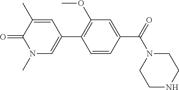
O=C1C(C)=CC(C2=C(OC)C=C(C(N3CCNCC3)=O)C=C2)=CN1C
